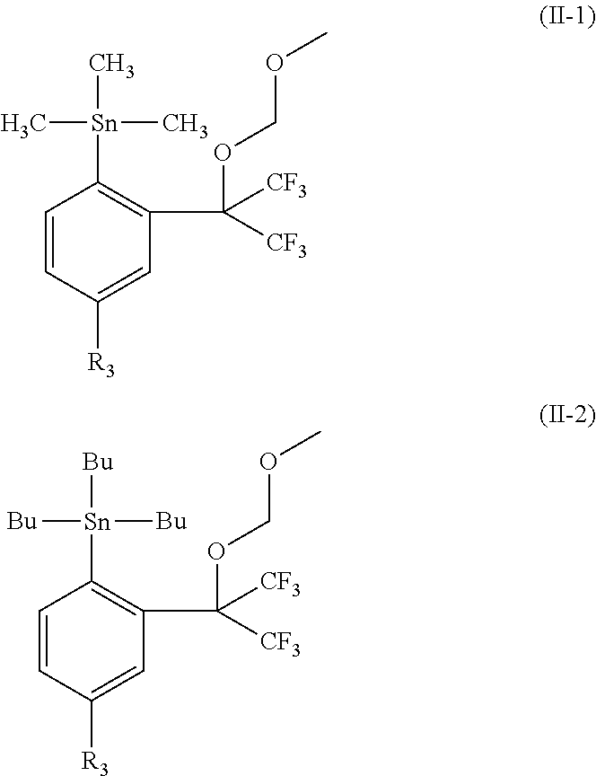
C1=CC([R3])=CC(C(OCOC)([CF3])[CF3])=C1[Sn](C)(C)C.C1=CC([R3])=CC(C(OCOC)([CF3])[CF3])=C1[Sn]([Bu])([Bu])[Bu]
